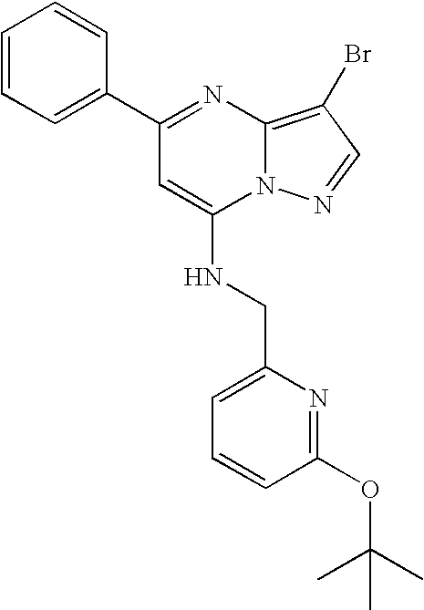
C1=CC=C(C2=NC3=C(Br)C=NN3C(NCC3=CC=CC(OC(C)(C)C)=N3)=C2)C=C1
